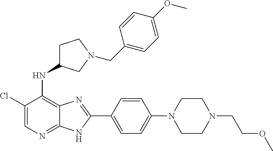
C1(Cl)=CN=C2C(=C1NC1CCN(CC3=CC=C(OC)C=C3)C1)N=C(C1=CC=C(N3CCN(CCOC)CC3)C=C1)N2
